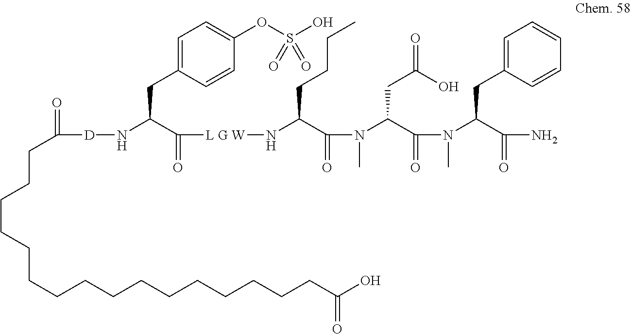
C(CCCCCCCCCCCCCCC(O)=O)CC([D]NC(C(=O)[L G W]NC(C(N(C)C(C(=O)N(C(C(N)=O)CC1=CC=CC=C1)C)CC(O)=O)=O)CCCC)CC1=CC=C(OS(O)(=O)=O)C=C1)=O
